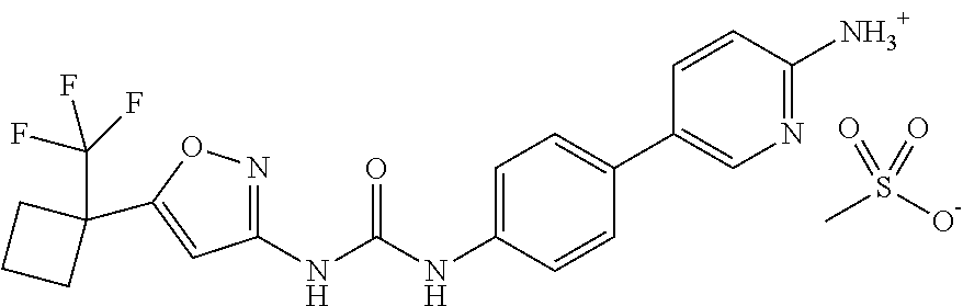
N(C(NC1=CC=C(C2=CN=C(N)C=C2)C=C1)=O)C1=NOC(C2(C(F)(F)F)CCC2)=C1.CS(O)(=O)=O
